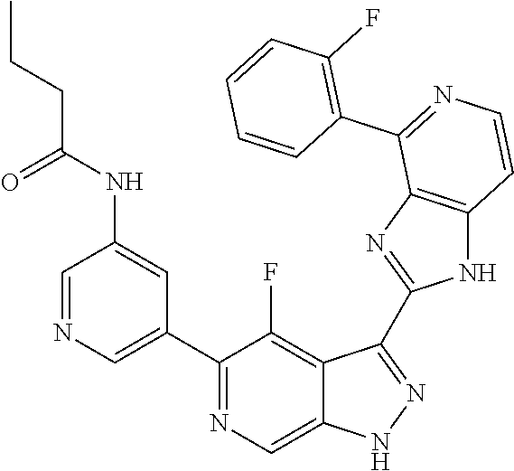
C1=NC=C(C2=NC=C3C(=C2F)C(C2=NC4=C(N2)C=CN=C4C2=C(F)C=CC=C2)=NN3)C=C1NC(=O)CCC
